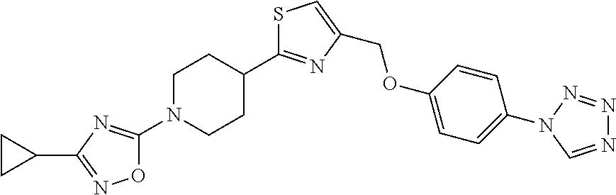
S1C(C2CCN(C3=NC(C4CC4)=NO3)CC2)=NC(COC2=CC=C(N3N=NN=C3)C=C2)=C1
